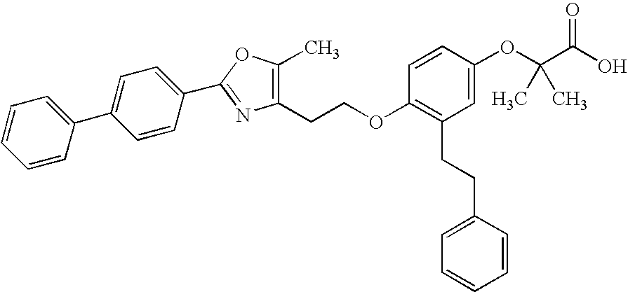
C1(C)=C(CCOC2=C(CCC3=CC=CC=C3)C=C(OC(C(O)=O)(C)C)C=C2)N=C(C2=CC=C(C3=CC=CC=C3)C=C2)O1
